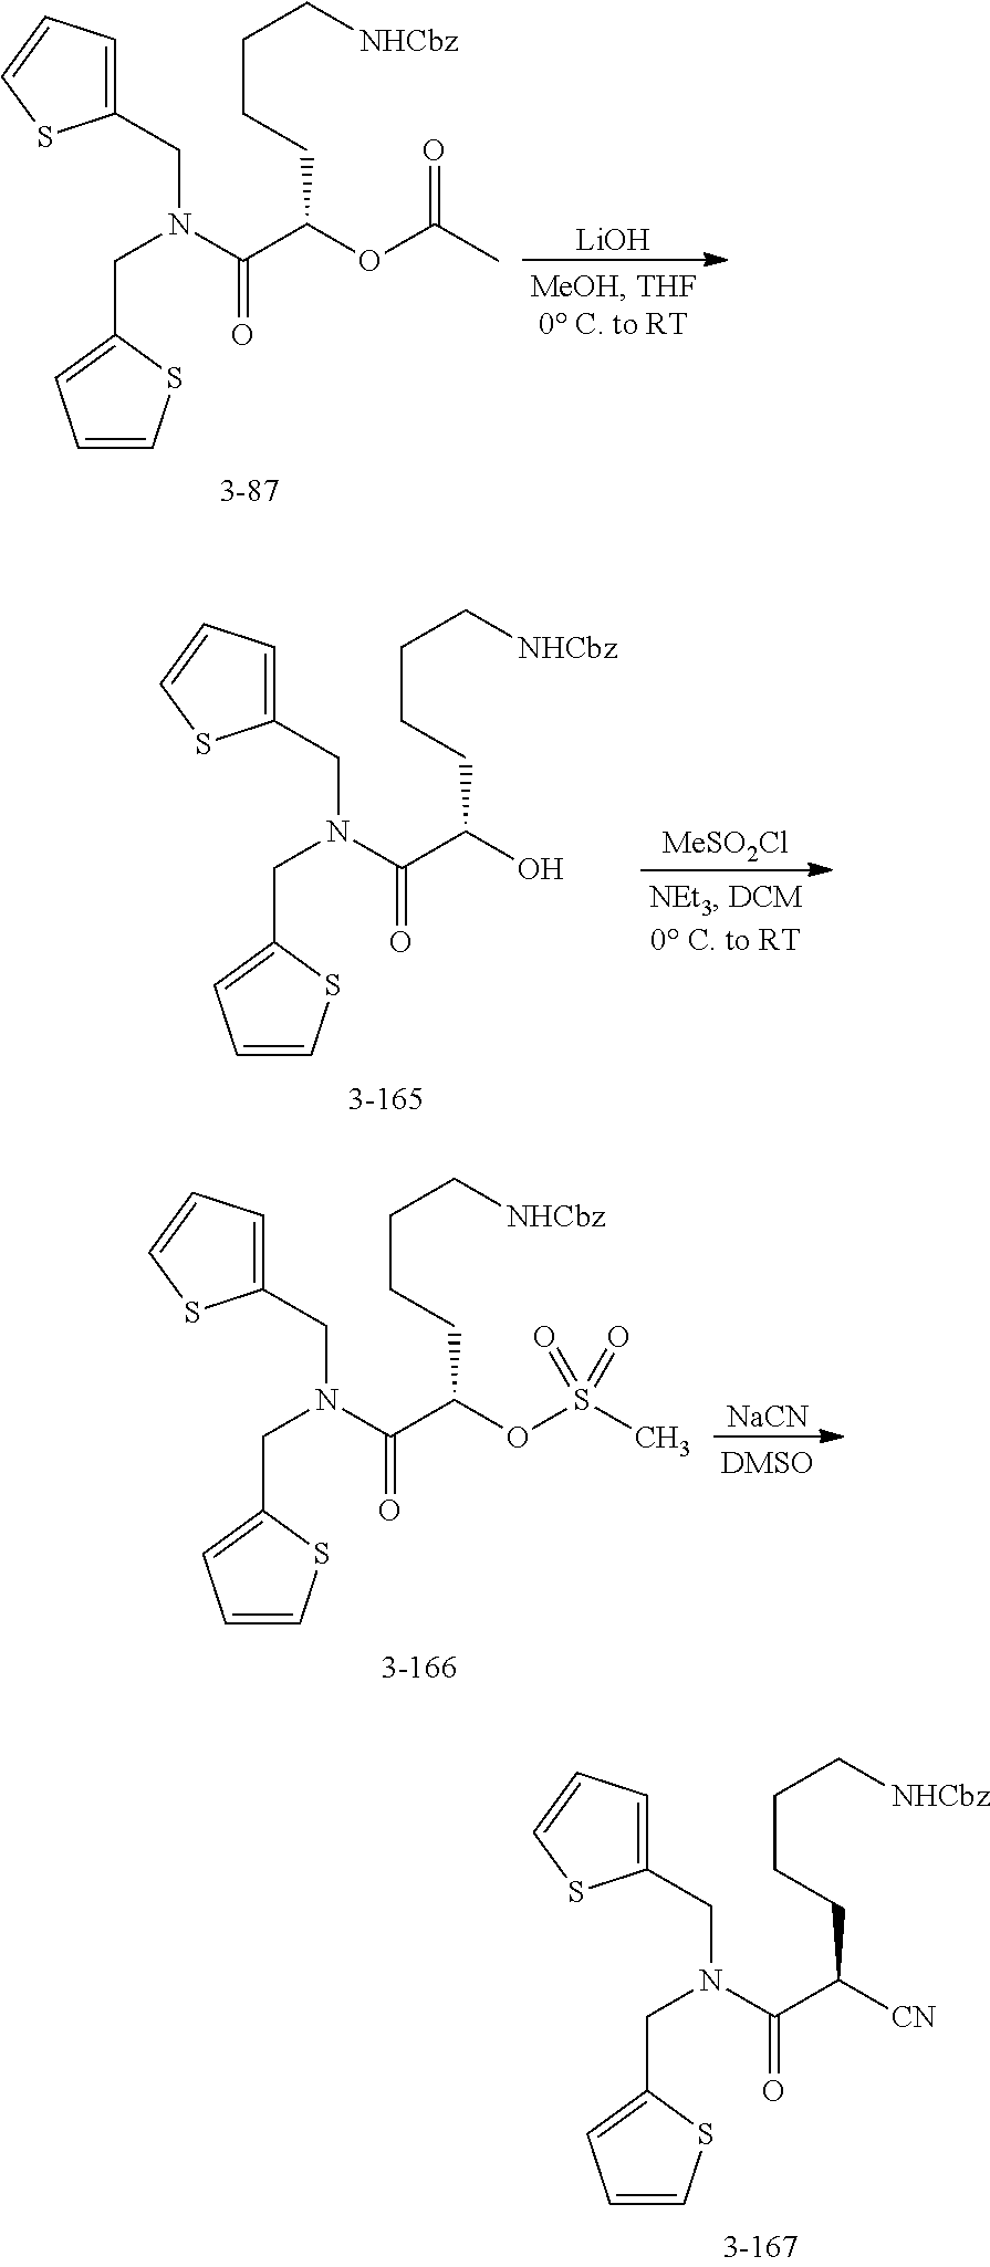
C1=CSC(CN(C(=O)C(CCCC[NHCbz])OC(=O)C)CC2=CC=CS2)=C1.[LiOH].C1=CSC(CN(C(=O)C(CCCC[NHCbz])O)CC2=CC=CS2)=C1.[MeSO2Cl].C1=CSC(CN(C(=O)C(CCCC[NHCbz])OS(=O)(C)=O)CC2=CC=CS2)=C1.[NaCN].C1=CSC(CN(C(=O)C(CCCC[NHCbz])[CN])CC2=CC=CS2)=C1
